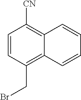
C1=CC(CBr)=C2C(=C1[CN])C=CC=C2
